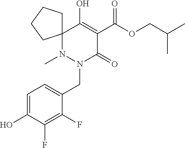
C12(N(C)N(CC3=CC=C(O)C(F)=C3F)C(=O)C(C(OCC(C)C)=O)=C1O)CCCC2
